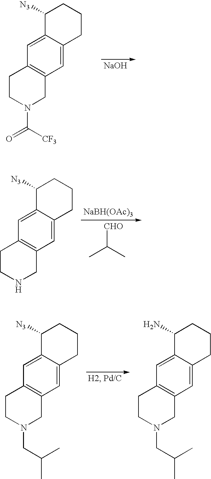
[NaOH].C1=C2C(=CC3=C1CCN(C(=O)[CF3])C3)CCCC2[N3].[CHO]C(C)C.[NaBH(OAc)3].C1=C2C(=CC3=C1CCNC3)CCCC2[N3].C1=C2C(=CC3=C1CCN(CC(C)C)C3)CCCC2[N3].C1=C2C(=CC3=C1CCN(CC(C)C)C3)CCCC2N
